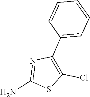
C1=CC(C2=C(Cl)SC(N)=N2)=CC=C1
